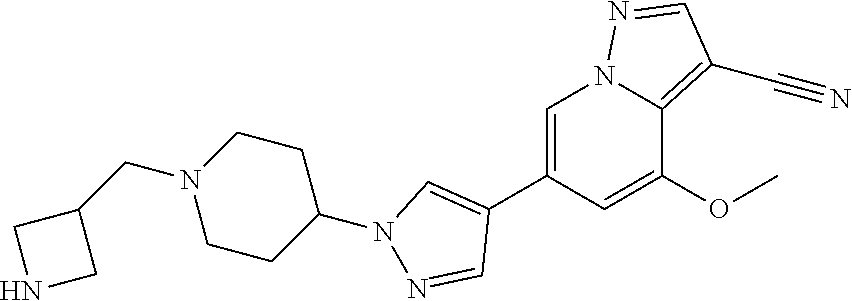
C1=C(C2=CN(C3CCN(CC4CNC4)CC3)N=C2)C=C(OC)C2=C(C#N)C=NN12
